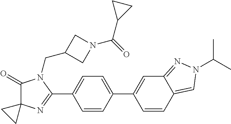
C1(=O)C2(N=C(C3=CC=C(C4=CC5=NN(C(C)C)C=C5C=C4)C=C3)N1CC1CN(C(=O)C3CC3)C1)CC2
